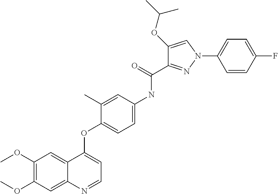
C1(OC)=C(OC)C=C2C(=C1)C(OC1=CC=C(NC(C3=NN(C4=CC=C(F)C=C4)C=C3OC(C)C)=O)C=C1C)=CC=N2
